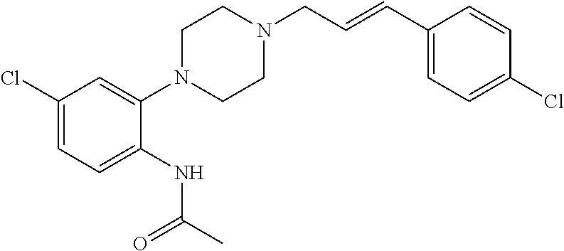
C1(Cl)=CC=C(NC(C)=O)C(N2CCN(CC=CC3=CC=C(Cl)C=C3)CC2)=C1
